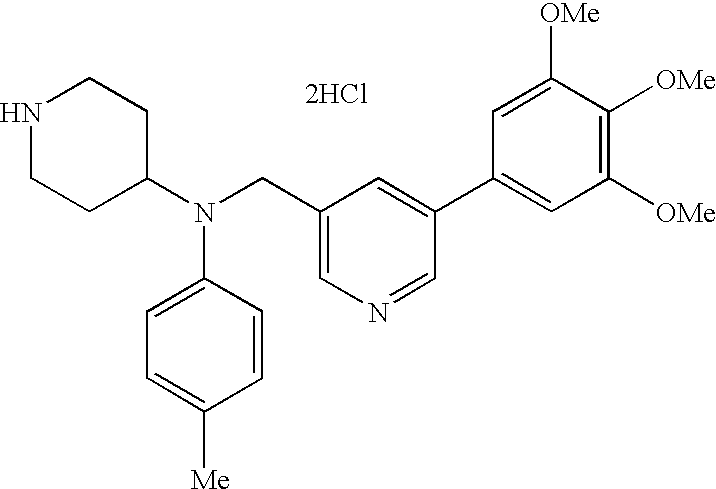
N1CCC(N(CC2=CN=CC(C3=CC([OMe])=C([OMe])C([OMe])=C3)=C2)C2=CC=C([Me])C=C2)CC1.[2HCl]
